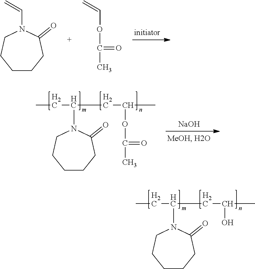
C1CCC(=O)N(C=C)CC1.O(C=C)C(C)=O.CCC(CC(C)O)N1C(=O)CCCCC1.[NaOH].CCC(CC(C)OC(C)=O)N1C(=O)CCCCC1
